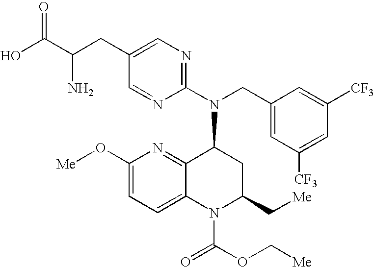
C1(CC(C(O)=O)N)=CN=C(N(CC2=CC([CF3])=CC([CF3])=C2)C2C3=NC(O[Me])=CC=C3N(C(=O)OC[Me])C(C[Me])C2)N=C1
